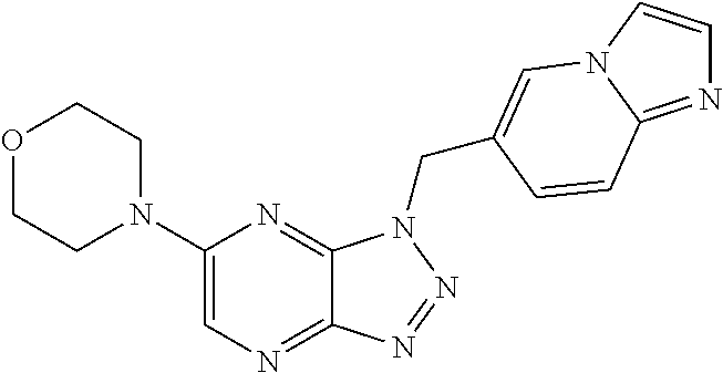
C1(N2CCOCC2)=CN=C2C(=N1)N(CC1=CN3C=CN=C3C=C1)N=N2
